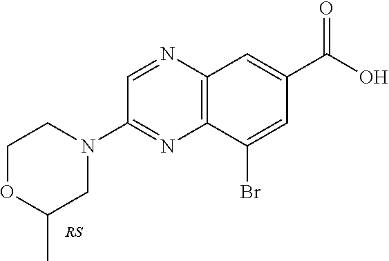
C1=NC2=C(N=C1N1CCOC(C)C1)C(Br)=CC(C(O)=O)=C2
